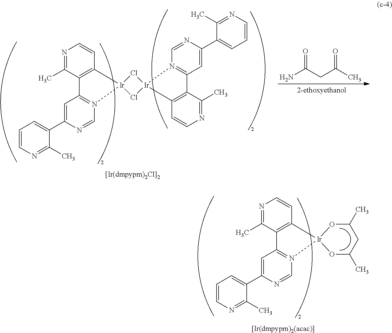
C1=C(C2=CC=CN=C2C)N=CN2=C1C1=C(C=CN=C1C)[Ir]21Cl[Ir]2(Cl1)N1=C(C=C(C3=CC=CN=C3C)N=C1)C1=C2C=CN=C1C.NC(CC(C)=O)=O.O1C(C)CC(C)O[Ir]12N1=C(C=C(C3=CC=CN=C3C)N=C1)C1=C2C=CN=C1C
